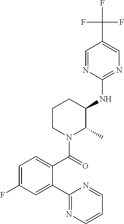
C1(NC2C(C)N(C(=O)C3=CC=C(F)C=C3C3=NC=CC=N3)CCC2)=NC=C(C(F)(F)F)C=N1
